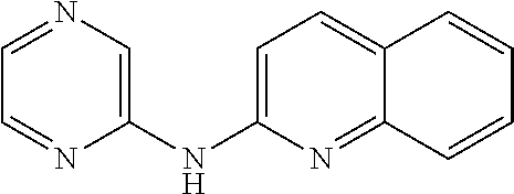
C1=NC=C(NC2=CC=C3C(=N2)C=CC=C3)N=C1
